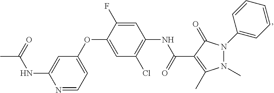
C1(OC2=CC(Cl)=C(NC(C3=C(C)N(C)N(C4=CC=CC=C4)C3=O)=O)C=C2F)=CC=NC(NC(=O)C)=C1
